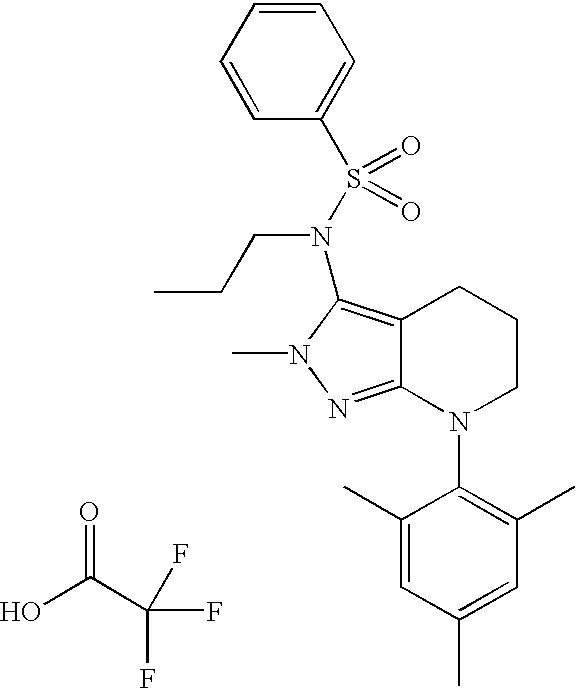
C12=C(N(CCC)S(C3=CC=CC=C3)(=O)=O)N(C)N=C1N(C1=C(C)C=C(C)C=C1C)CCC2.O=C(C(F)(F)F)O
